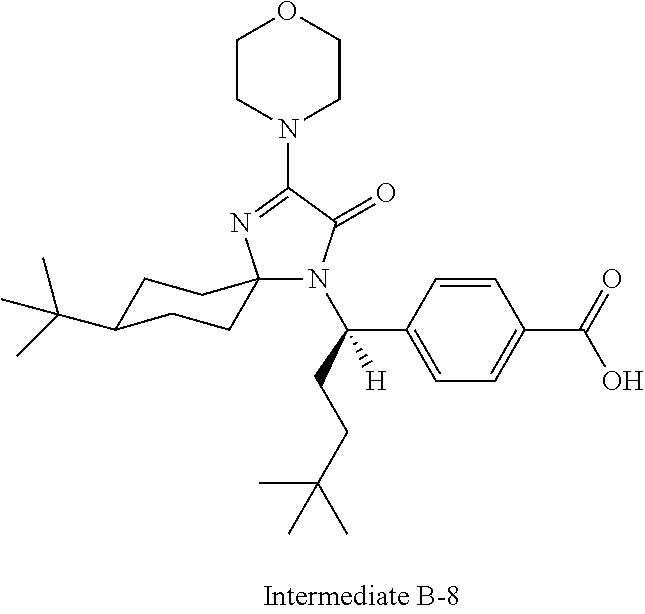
C1C(C(C)(C)C)CCC2(C1)N(C(CCC(C)(C)C)(C1=CC=C(C(=O)O)C=C1)[H])C(=O)C(N1CCOCC1)=N2
